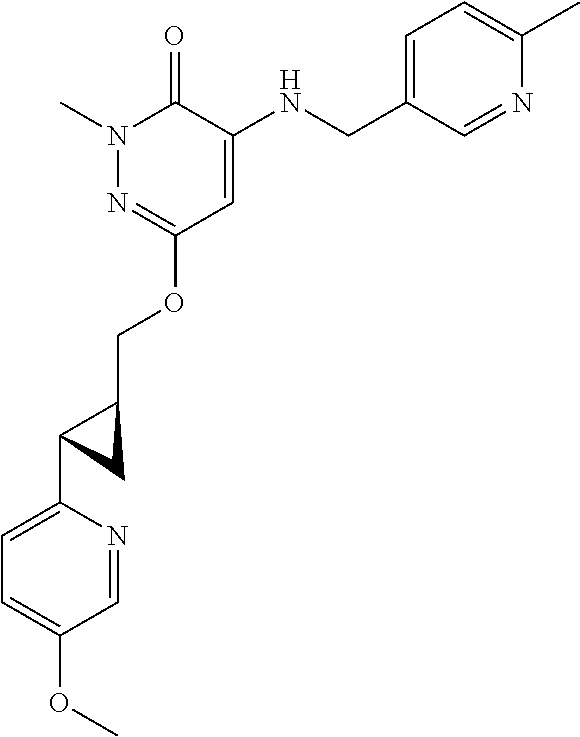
N1(C)N=C(OCC2CC2C2=CC=C(OC)C=N2)C=C(NCC2=CC=C(C)N=C2)C1=O
